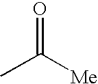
C(C)([Me])=O
